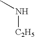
CN[C2H5]
